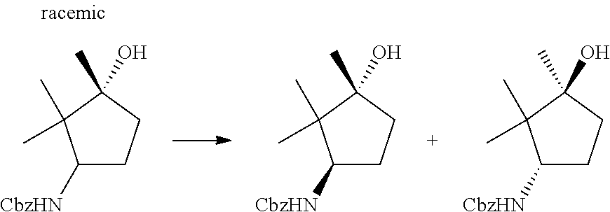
C1([CbzHN])CCC(O)(C)C1(C)C.C1([CbzHN])CCC(O)(C)C1(C)C.C1([CbzHN])CCC(O)(C)C1(C)C
